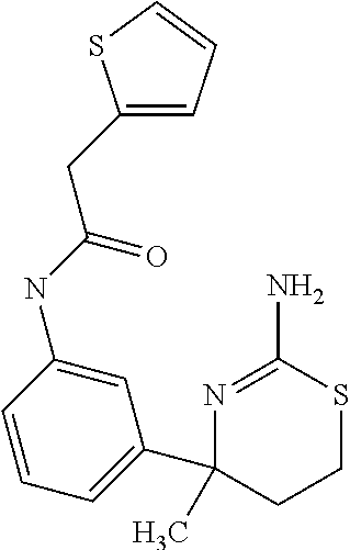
N1=C(N)SCCC1(C1=CC=CC(NC(=O)CC2=CC=CS2)=C1)C
